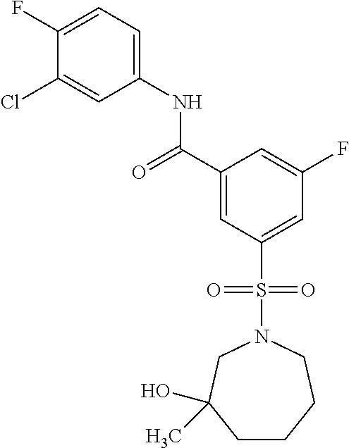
C1(F)=CC=C(NC(C2=CC(S(N3CC(O)(C)CCCC3)(=O)=O)=CC(F)=C2)=O)C=C1Cl
